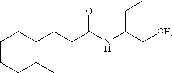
C(CCCC)CCCCC(NC(C[OH])CC)=O
